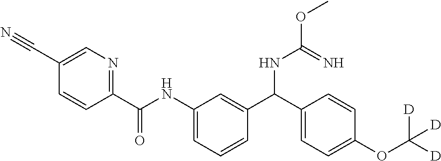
C1=CC(C(NC2=CC=CC(C(C3=CC=C(OC([D])([D])[D])C=C3)NC(=N)OC)=C2)=O)=NC=C1C#N
